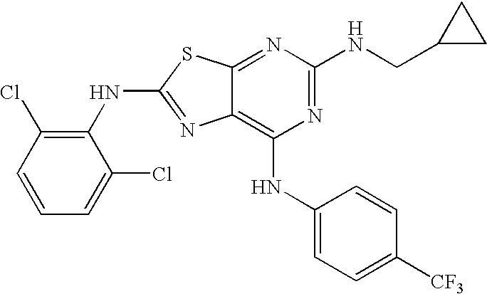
C1(NC2=C(Cl)C=CC=C2Cl)=NC2=C(NC3=CC=C([CF3])C=C3)N=C(NCC3CC3)N=C2S1
